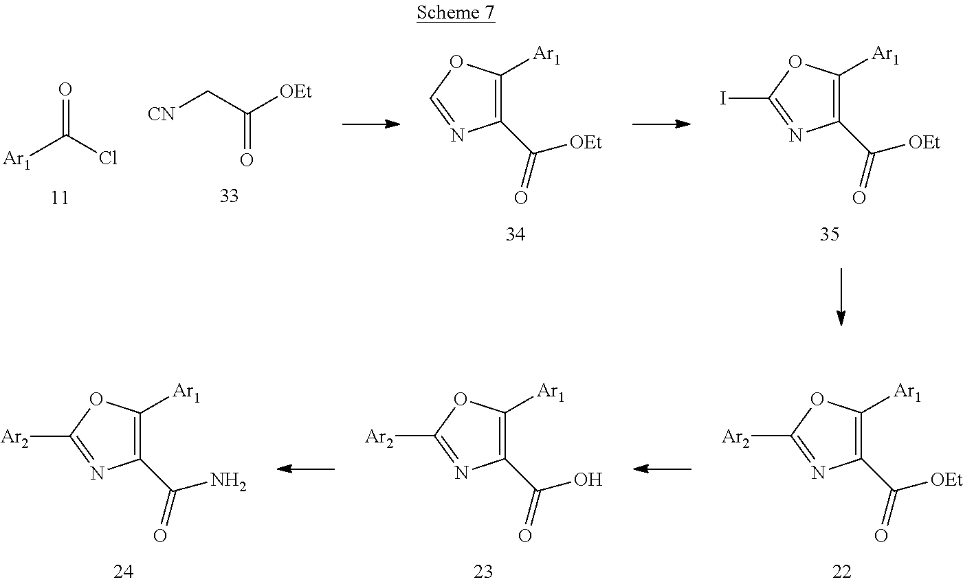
[Ar1]C(Cl)=O.[CN]CC([OEt])=O.C1(C([OEt])=O)=C([Ar1])OC=N1.C1(C([OEt])=O)=C([Ar1])OC(I)=N1.C1(C(O)=O)=C([Ar1])OC([Ar2])=N1.C1(C([OEt])=O)=C([Ar1])OC([Ar2])=N1.C1(C(=O)N)=C([Ar1])OC([Ar2])=N1
